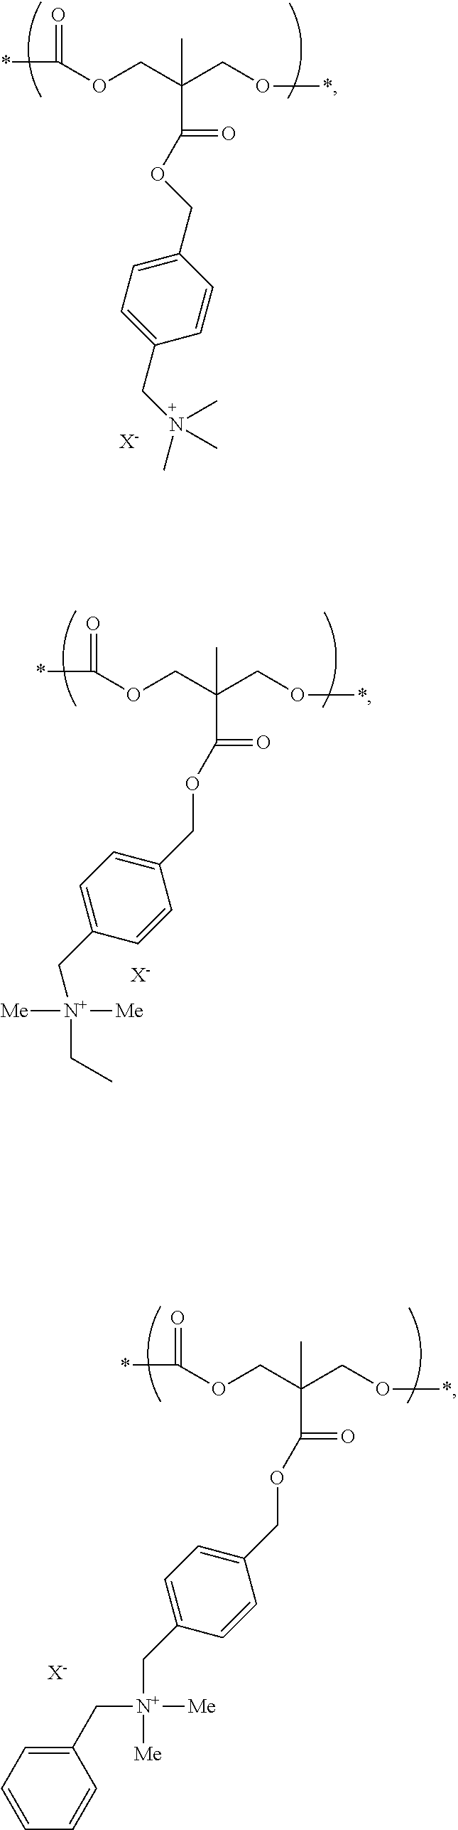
*C(OCC(CO*)(C)C(OCC1=CC=C(CN(C)(C)C)C=C1)=O)=O.[X-].*C(OCC(CO*)(C)C(OCC1=CC=C(C[N+]([Me])([Me])CC)C=C1)=O)=O.[X-].*C(OCC(CO*)(C)C(OCC1=CC=C(C[N+]([Me])(CC2=CC=CC=C2)[Me])C=C1)=O)=O.[X-]
